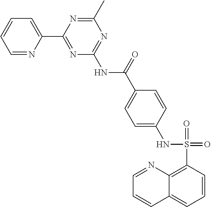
C1=NC(C2=NC(NC(C3=CC=C(NS(=O)(=O)C4=C5C(=CC=C4)C=CC=N5)C=C3)=O)=NC(C)=N2)=CC=C1
